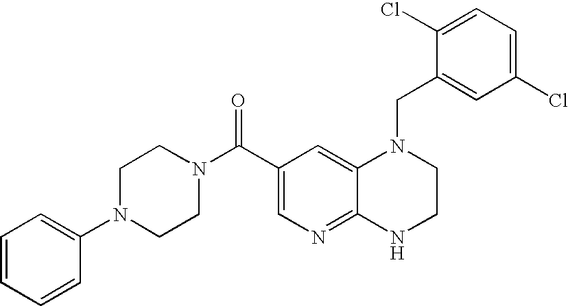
C12=NC=C(C(N3CCN(C4=CC=CC=C4)CC3)=O)C=C1N(CC1=CC(Cl)=CC=C1Cl)CCN2
